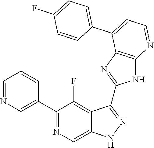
C1=NC=C(C2=NC=C3C(=C2F)C(C2=NC4=C(N2)N=CC=C4C2=CC=C(F)C=C2)=NN3)C=C1
